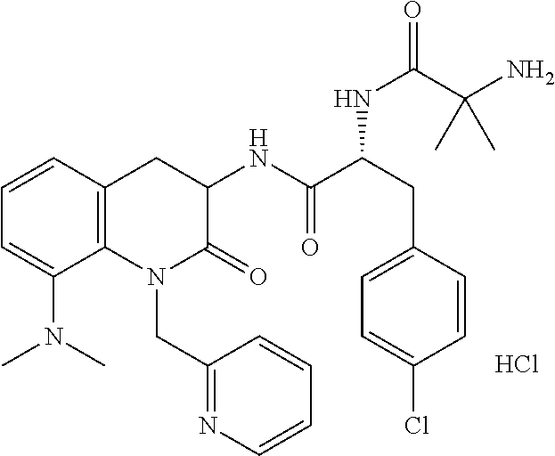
C1=CC2=C(C(N(C)C)=C1)N(CC1=NC=CC=C1)C(=O)C(NC(C(CC1=CC=C(Cl)C=C1)NC(C(N)(C)C)=O)=O)C2.Cl
